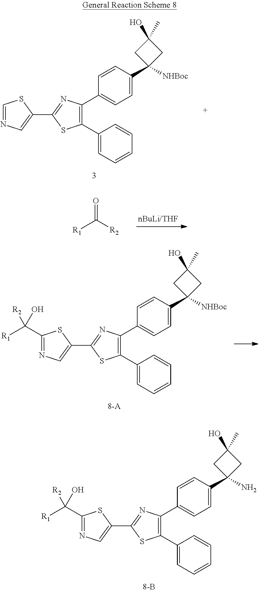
C1=C(C2=C(C3=CC=CC=C3)SC(C3=CN=CS3)=N2)C=CC(C2([NHBoc])CC(O)(C)C2)=C1.O=C([R2])[R1].C1=C(C2=C(C3=CC=CC=C3)SC(C3=CN=C(C([R1])(O)[R2])S3)=N2)C=CC(C2([NHBoc])CC(O)(C)C2)=C1.C1=C(C2=C(C3=CC=CC=C3)SC(C3=CN=C(C([R1])(O)[R2])S3)=N2)C=CC(C2(N)CC(O)(C)C2)=C1
